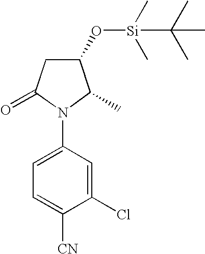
C1=C(N2C(C)C(O[Si](C)(C)C(C)(C)C)CC2=O)C=C(Cl)C([CN])=C1
